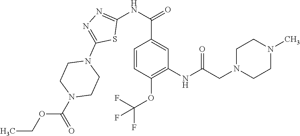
N(C1=NN=C(N2CCN(C(OCC)=O)CC2)S1)C(=O)C1=CC(NC(CN2CCN(C)CC2)=O)=C(OC(F)(F)F)C=C1
